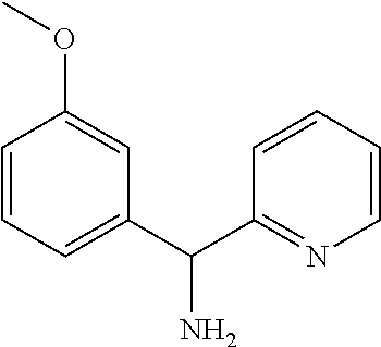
C1=CC=C(C(C2=NC=CC=C2)N)C=C1OC
